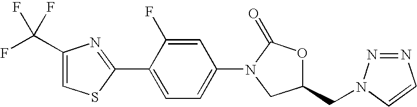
C1(C2=NC(C(F)(F)F)=CS2)=CC=C(N2C(=O)OC(CN3N=NC=C3)C2)C=C1F
